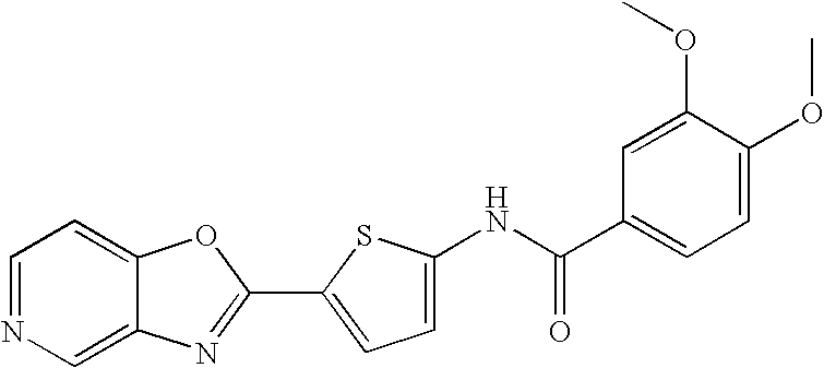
C1=NC=C2C(=C1)OC(C1=CC=C(NC(C3=CC=C(OC)C(OC)=C3)=O)S1)=N2
